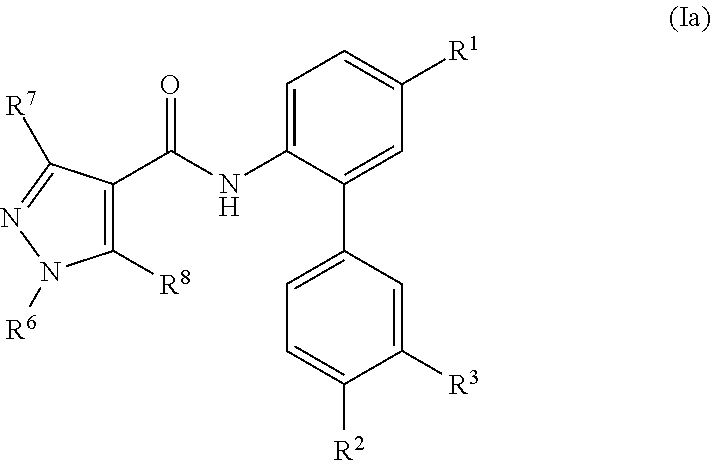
C1=C(NC(=O)C2=C([R8])N([R6])N=C2[R7])C(C2=CC=C([R2])C([R3])=C2)=CC([R1])=C1
